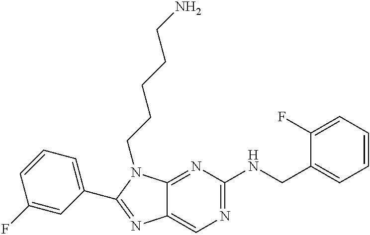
C1(F)=CC(C2=NC3=CN=C(NCC4=CC=CC=C4F)N=C3N2CCCCCN)=CC=C1
